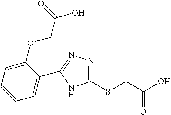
C1(SCC(O)=O)=NN=C(C2=CC=CC=C2OCC(O)=O)N1
